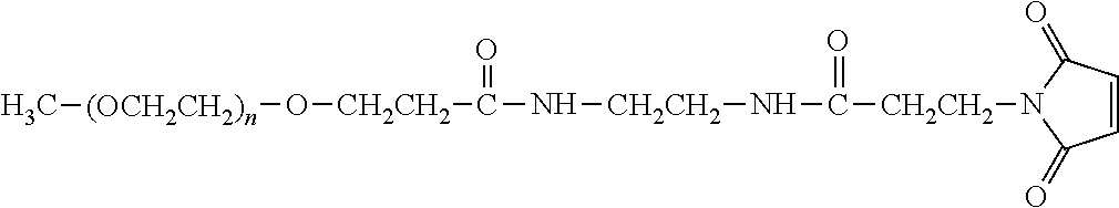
C([CH2CH2]N1C(=O)C=CC1=O)(=O)N[CH2CH2]NC(=O)[CH2CH2]O[(OCH2CH2)n]C
